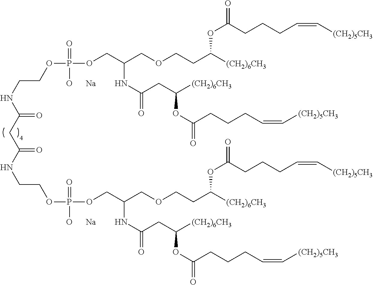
C(C(NCCOP(OCC(COCCC([(CH2)6CH3])OC(=O)CCCC=C[(CH2)5CH3])NC(=O)CC([(CH2)6CH3])OC(=O)CCCC=C[(CH2)5CH3])(=O)[O      Na])=O)C(NCCOP(OCC(COCCC([(CH2)6CH3])OC(=O)CCCC=C[(CH2)5CH3])NC(=O)CC([(CH2)6CH3])OC(=O)CCCC=C[(CH2)5CH3])(=O)[O      Na])=O
